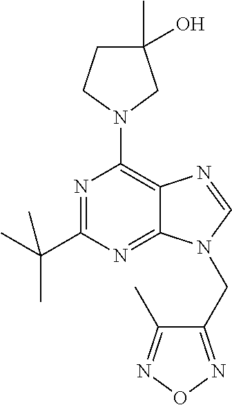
N1=C(C(C)(C)C)N=C2C(=C1N1CC(C)(O)CC1)N=CN2CC1=NON=C1C
